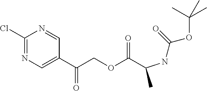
C1(Cl)=NC=C(C(COC(C(NC(=O)OC(C)(C)C)C)=O)=O)C=N1
